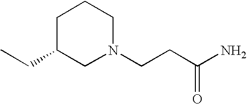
C1C(CC)CN(CCC(N)=O)CC1
